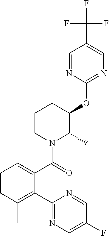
C1(C(N2C(C)C(OC3=NC=C(C(F)(F)F)C=N3)CCC2)=O)=CC=CC(C)=C1C1=NC=C(F)C=N1
